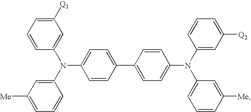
C1(C2=CC=C(N(C3=CC([Q2])=CC=C3)C3=CC=CC([Me])=C3)C=C2)=CC=C(N(C2=CC([Q1])=CC=C2)C2=CC([Me])=CC=C2)C=C1
